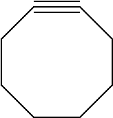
C1#CCCCCCC1
